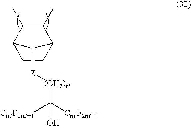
C12C(C)C(C)C(C1)CC2.C[Z][(CH2)n]C([CmF2m+1])([CmF2m+1])O
